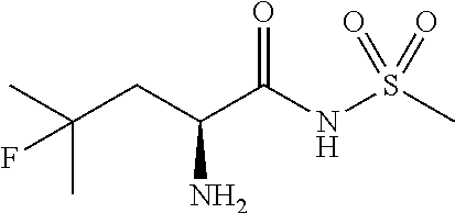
C(C)(CC(C(NS(C)(=O)=O)=O)N)(C)F
